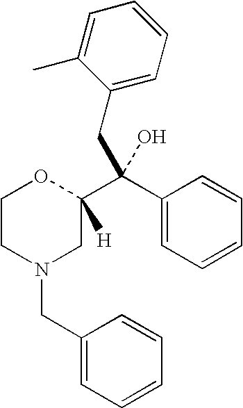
C1CN(CC2=CC=CC=C2)CC(C(C2=CC=CC=C2)(O)CC2=CC=CC=C2C)([H])O1
